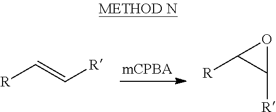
[R]C=C[R].C1([R])OC1[R]
